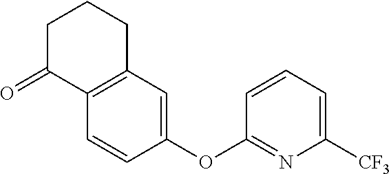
C1(=O)C2=C(CCC1)C=C(OC1=NC([CF3])=CC=C1)C=C2
